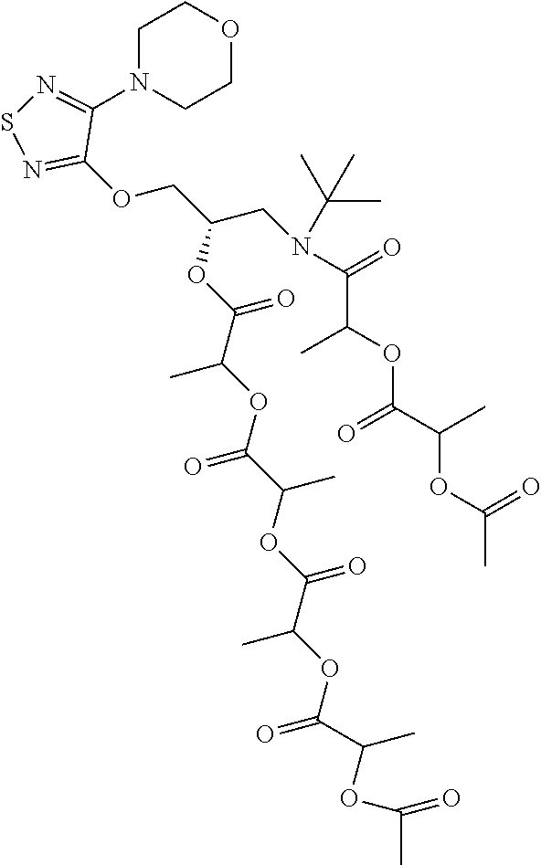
C1(OCC(CN(C(C(OC(C(C)OC(C)=O)=O)C)=O)C(C)(C)C)OC(C(OC(C(C)OC(C(OC(=O)C(C)OC(C)=O)C)=O)=O)C)=O)=NSN=C1N1CCOCC1
